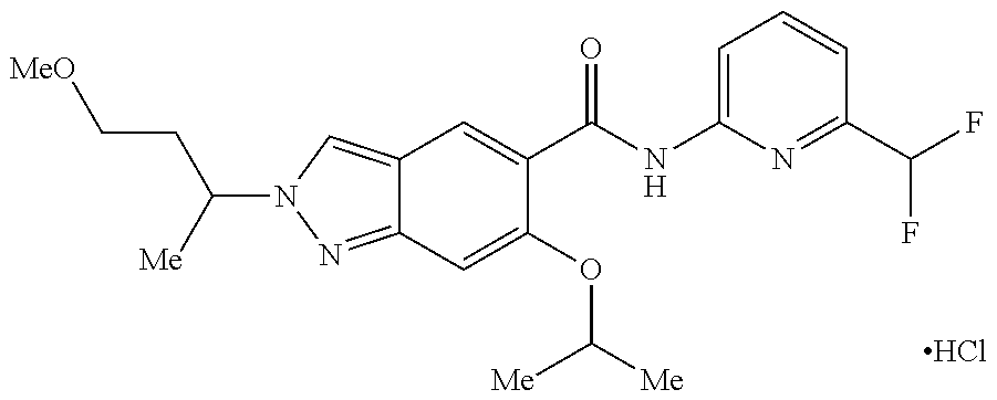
C12=CN(C(CC[MeO])[Me])N=C1C=C(OC([Me])[Me])C(C(NC1=CC=CC(C(F)F)=N1)=O)=C2.Cl
